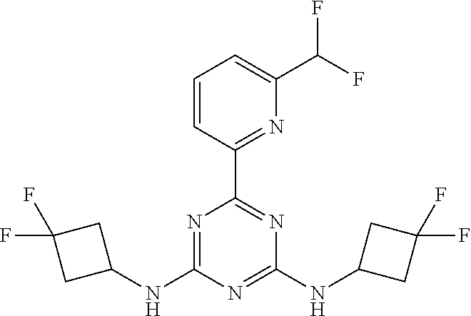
N1=C(C2=NC(NC3CC(F)(F)C3)=NC(NC3CC(F)(F)C3)=N2)C=CC=C1C(F)F
